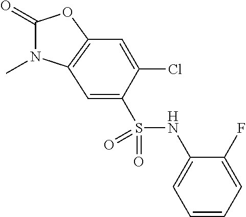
C1(=O)N(C)C2=C(O1)C=C(Cl)C(S(NC1=CC=CC=C1F)(=O)=O)=C2
